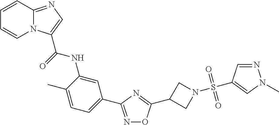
N1=C(C2=CC=C(C)C(NC(=O)C3=CN=C4N3C=CC=C4)=C2)N=C(C2CN(S(=O)(=O)C3=CN(C)N=C3)C2)O1
